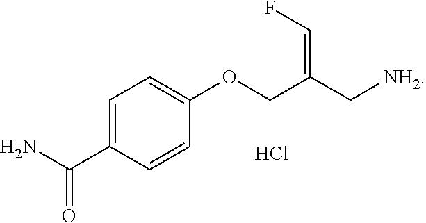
C1=C(C(N)=O)C=CC(OCC(C[NH2])=CF)=C1.Cl
